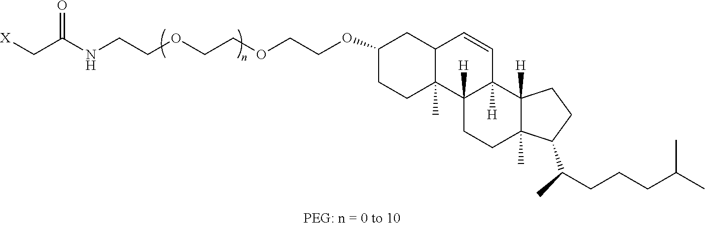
[X]CC(NCCOCCOCCOC1CCC2(C)C(C1)C=CC1([H])C2([H])CCC2(C)C1([H])CCC2C(C)CCCC(C)C)=O
